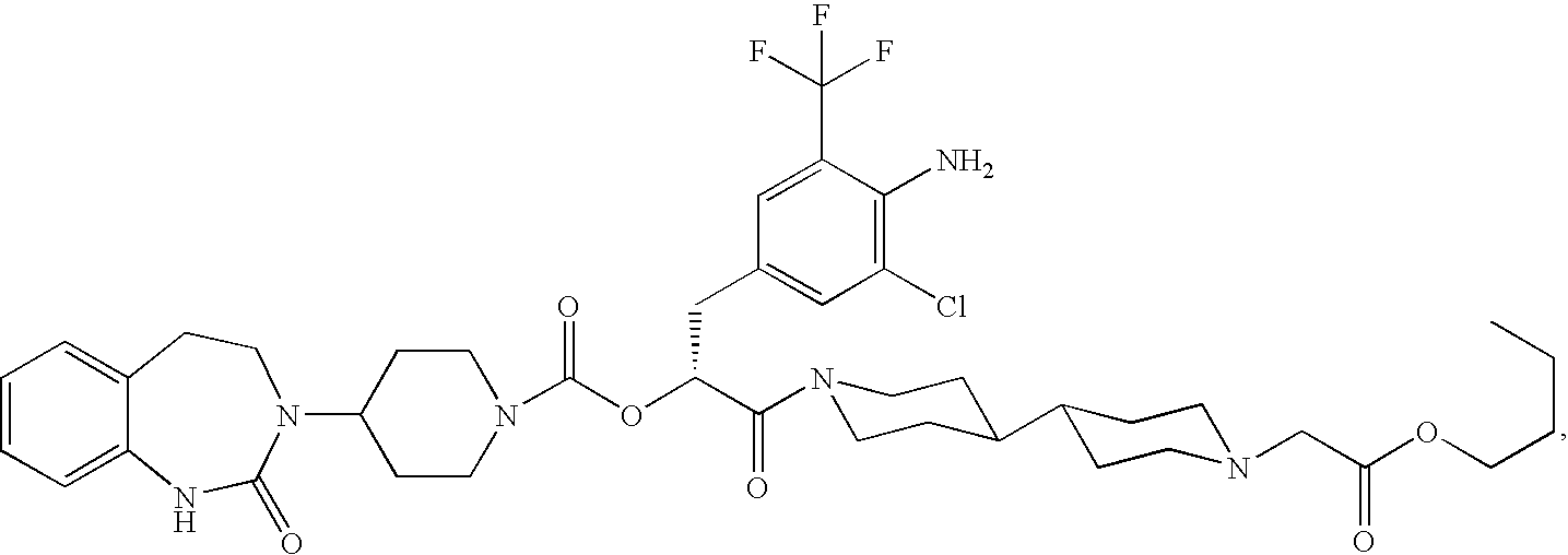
C1=CC=C2C(=C1)CCN(C1CCN(C(OC(C(=O)N3CCC(C4CCN(CC(OCCCC)=O)CC4)CC3)CC3=CC(Cl)=C(N)C(C(F)(F)F)=C3)=O)CC1)C(=O)N2
